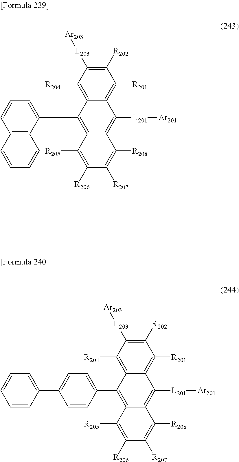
C1([R202])=C([L203][Ar203])C([R204])=C2C(=C1[R201])C([L201][Ar201])=C1C(=C2C2=CC=CC3=C2C=CC=C3)C([R205])=C([R206])C([R207])=C1[R208].C1([R202])=C([L203][Ar203])C([R204])=C2C(=C1[R201])C([L201][Ar201])=C1C(=C2C2=CC=C(C3=CC=CC=C3)C=C2)C([R205])=C([R206])C([R207])=C1[R208]
